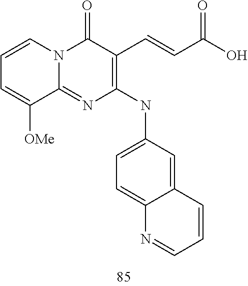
C1=CC=C([OMe])C2=NC(NC3=CC=C4C(=C3)C=CC=N4)=C(C=CC(O)=O)C(=O)N12
